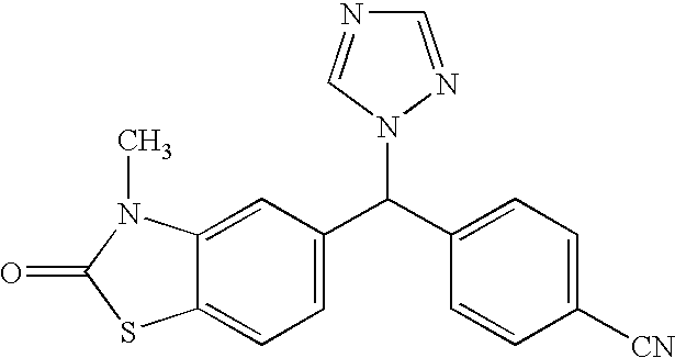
C1(C(C2=CC=C([CN])C=C2)N2N=CN=C2)=CC=C2C(=C1)N(C)C(=O)S2
